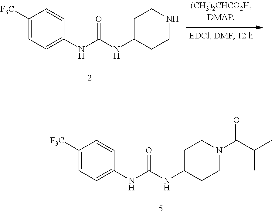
C1([F3C])=CC=C(NC(NC2CCN(C(C(C)C)=O)CC2)=O)C=C1.C1([F3C])=CC=C(NC(NC2CCNCC2)=O)C=C1
